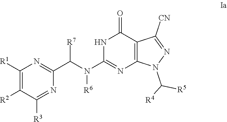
N1=C([CN])C2=C(N1C([R4])[R5])N=C(N(C(C1=NC([R1])=C([R2])C([R3])=N1)[R7])[R6])NC2=O
